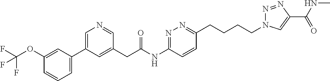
C1(CC(NC2=NN=C(CCCCN3N=NC(C(NC)=O)=C3)C=C2)=O)=CC(C2=CC=CC(OC(F)(F)F)=C2)=CN=C1
